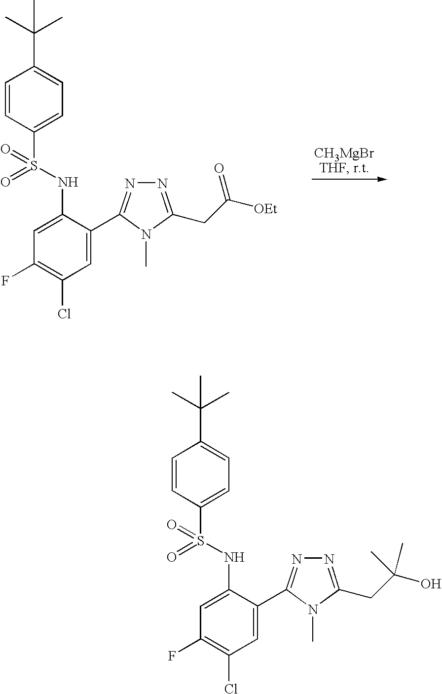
C1=CC(S(=O)(NC2=CC(F)=C(Cl)C=C2C2=NN=C(CC([OEt])=O)N2C)=O)=CC=C1C(C)(C)C.C1=CC(S(=O)(NC2=CC(F)=C(Cl)C=C2C2=NN=C(CC(O)(C)C)N2C)=O)=CC=C1C(C)(C)C
